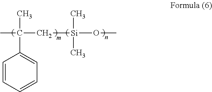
CC(C[Si](OC)(C)C)(C)C1=CC=CC=C1
